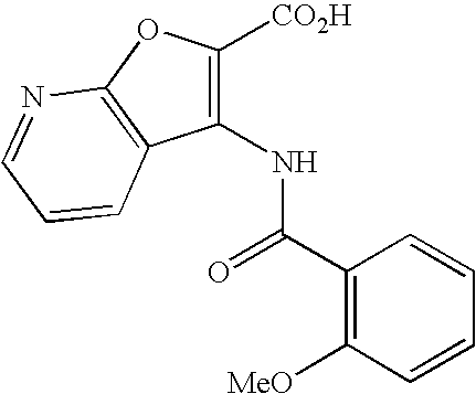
N(C1=C([CO2H])OC2=C1C=CC=N2)C(C1=C([MeO])C=CC=C1)=O
